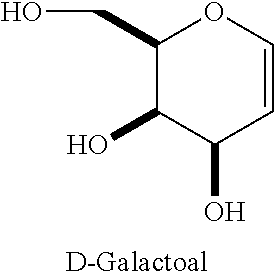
C1(CO)C(O)C(O)C=CO1
